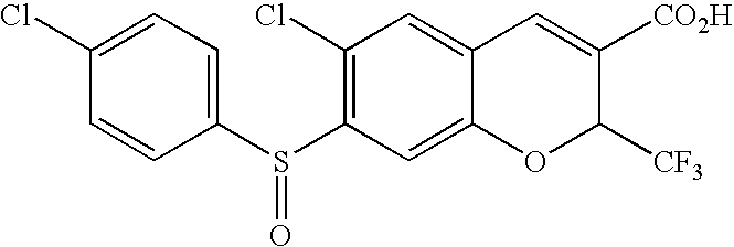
C1=CC(S(C2=C(Cl)C=C3C(=C2)OC([CF3])C([CO2H])=C3)=O)=CC=C1Cl
